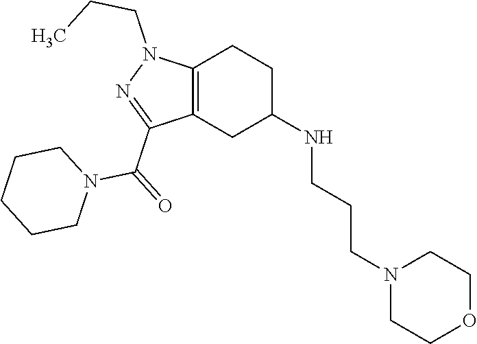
C1C(NCCCN2CCOCC2)CC2=C(C1)N(CCC)N=C2C(=O)N1CCCCC1
